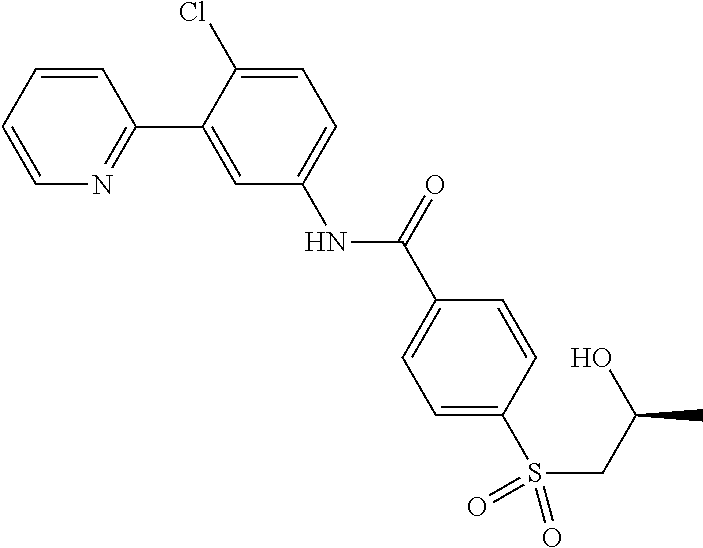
C1=CC=CN=C1C1=CC(NC(C2=CC=C(S(CC(C)O)(=O)=O)C=C2)=O)=CC=C1Cl
